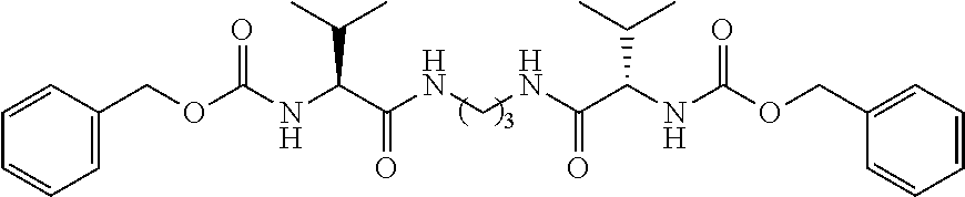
C1=C(COC(NC(C(NCNC(C(NC(=O)OCC2=CC=CC=C2)C(C)C)=O)=O)C(C)C)=O)C=CC=C1
